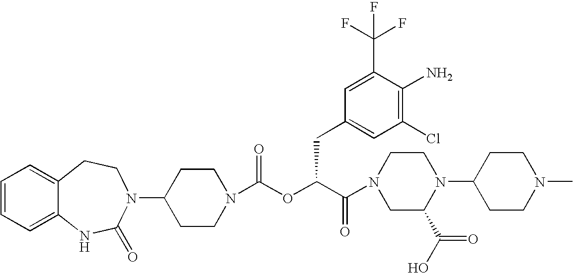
C1(N2C(=O)NC3=CC=CC=C3CC2)CCN(C(OC(C(=O)N2CC(C(O)=O)N(C3CCN(C)CC3)CC2)CC2=CC(Cl)=C(N)C(C(F)(F)F)=C2)=O)CC1
